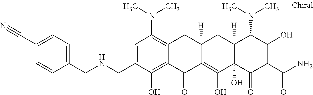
C12([H])C(O)(C(=O)C(C(N)=O)=C(O)C1N(C)C)C(O)=C1C([H])(C2)CC2=C(N(C)C)C=C(CNCC3=CC=C(C#N)C=C3)C(O)=C2C1=O
